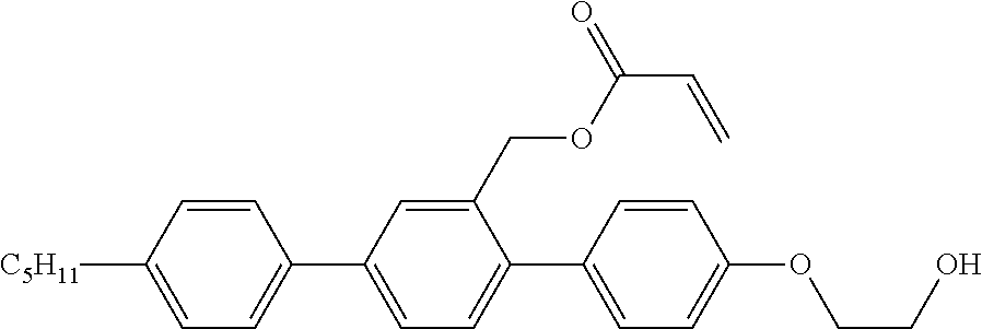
C1=CC([C5H11])=CC=C1C1=CC=C(C2=CC=C(OCCO)C=C2)C(COC(C=C)=O)=C1
